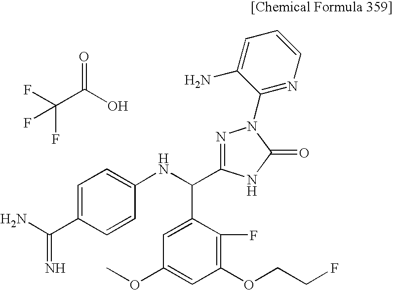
FC(C(O)=O)(F)F.C1=C(C(N)=N)C=CC(NC(C2=CC(OC)=CC(OCCF)=C2F)C2=NN(C3=NC=CC=C3N)C(=O)N2)=C1
